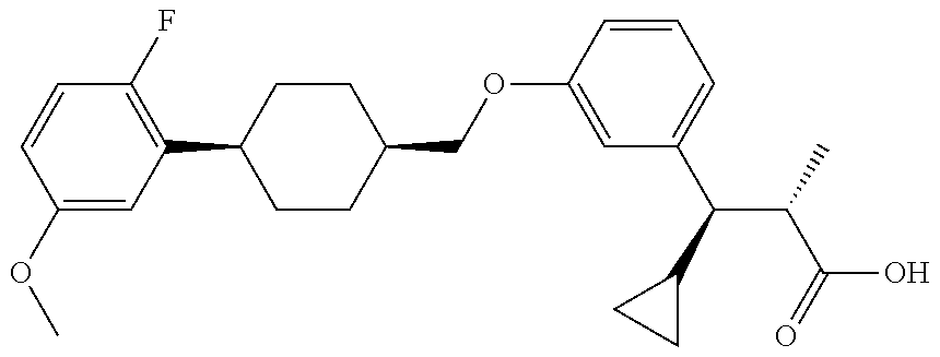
C1(OC)=CC(C2CCC(COC3=CC(C(C(C(O)=O)C)C4CC4)=CC=C3)CC2)=C(F)C=C1
